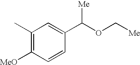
C1(C)=C([MeO])C=CC(C(OC[Me])[Me])=C1
